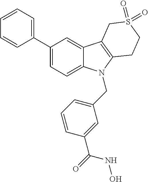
C1(C2=CC=CC=C2)=CC=C2C(=C1)C1=C(N2CC2=CC=CC(C(=O)NO)=C2)CCS(=O)(=O)C1
